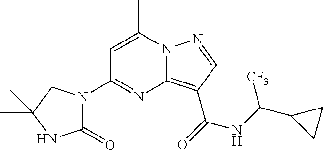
C1=C(C)N2C(=C(C(=O)NC(C3CC3)[CF3])C=N2)N=C1N1C(=O)NC(C)(C)C1
